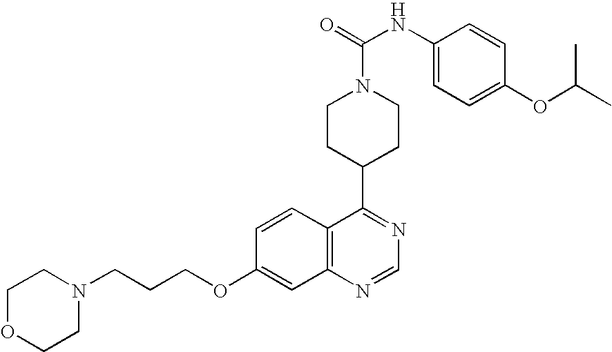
C(CCOC1=CC2=C(C=C1)C(C1CCN(C(=O)NC3=CC=C(OC(C)C)C=C3)CC1)=NC=N2)N1CCOCC1
